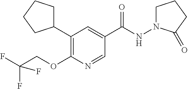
C1(C2CCCC2)=C(OCC(F)(F)F)N=CC(C(NN2CCCC2=O)=O)=C1
